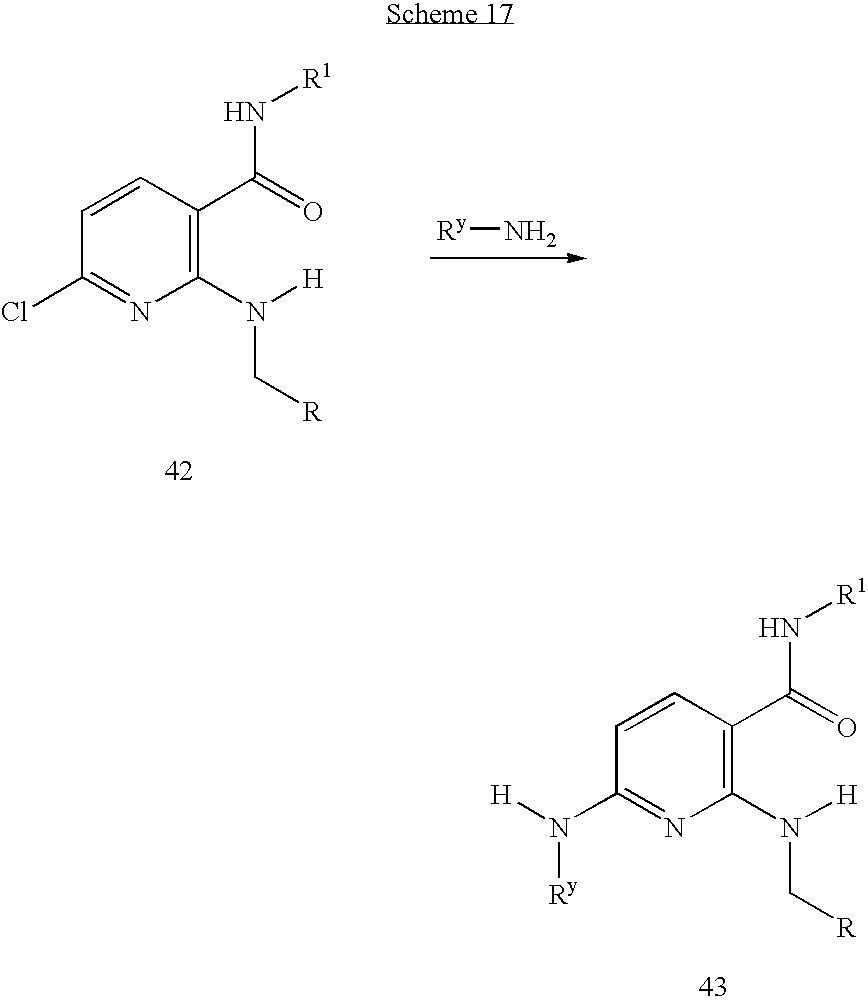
C1(N(C[R])[H])=C(C(=O)N[R1])C=CC(Cl)=N1.[Ry]N.C1(N(C[R])[H])=C(C(=O)N[R1])C=CC(N([H])[Ry])=N1
